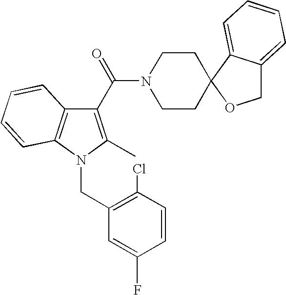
C1(C(=O)N2CCC3(CC2)C2=CC=CC=C2CO3)=C(C)N(CC2=C(Cl)C=CC(F)=C2)C2=C1C=CC=C2
